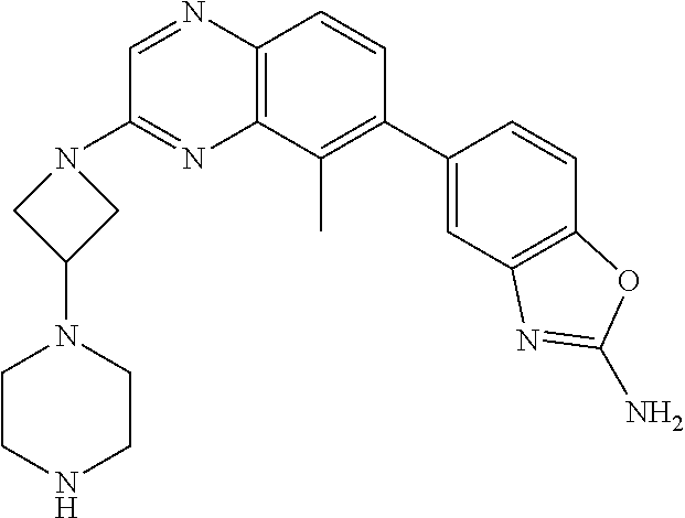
C12=C(C(C)=C(C3=CC4=C(C=C3)OC(N)=N4)C=C1)N=C(N1CC(N3CCNCC3)C1)C=N2
